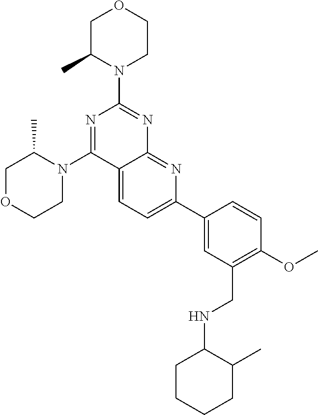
C1C(C)N(C2=NC3=NC(C4=CC(CNC5CCCCC5C)=C(OC)C=C4)=CC=C3C(N3C(C)COCC3)=N2)CCO1
